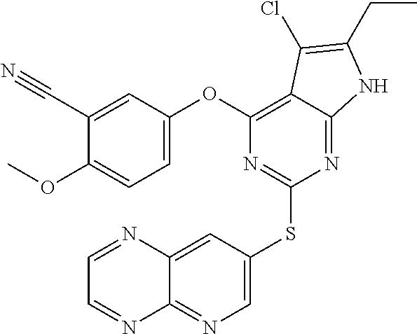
C1(OC2=CC=C(OC)C(C#N)=C2)=C2C(=NC(SC3=CN=C4C(=C3)N=CC=N4)=N1)NC(CC)=C2Cl
